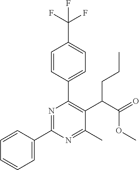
C1=CC(C2=NC(C3=CC=C(C(F)(F)F)C=C3)=C(C(C(=O)OC)CCC)C(C)=N2)=CC=C1
